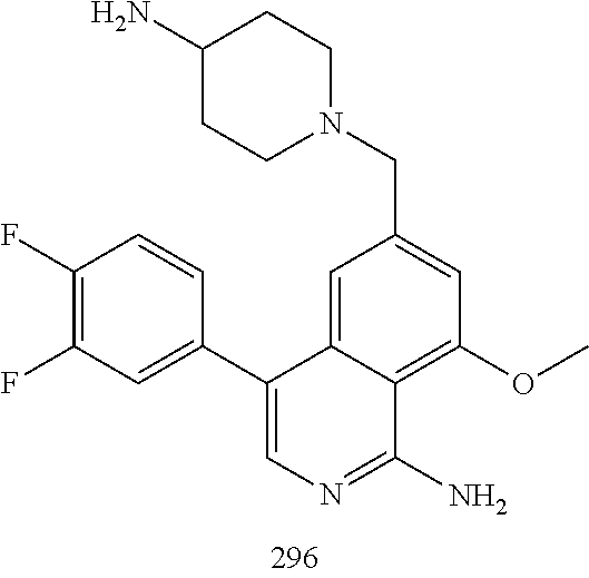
C1=C2C(=C(OC)C=C1CN1CCC(N)CC1)C(N)=NC=C2C1=CC(F)=C(F)C=C1
